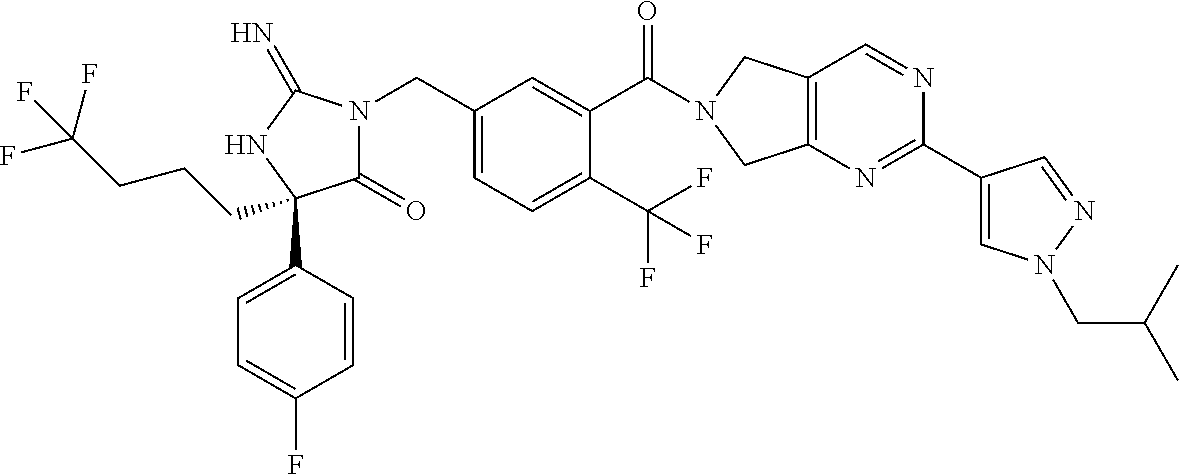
C(C1=CC=C(C(F)(F)F)C(C(=O)N2CC3=C(C2)N=C(C2=CN(CC(C)C)N=C2)N=C3)=C1)N1C(=O)C(C2=CC=C(F)C=C2)(CCCC(F)(F)F)NC1=N
